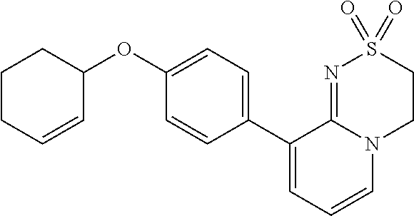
C1(OC2CCCC=C2)=CC=C(C2=CC=CN3C2=NS(=O)(=O)CC3)C=C1
